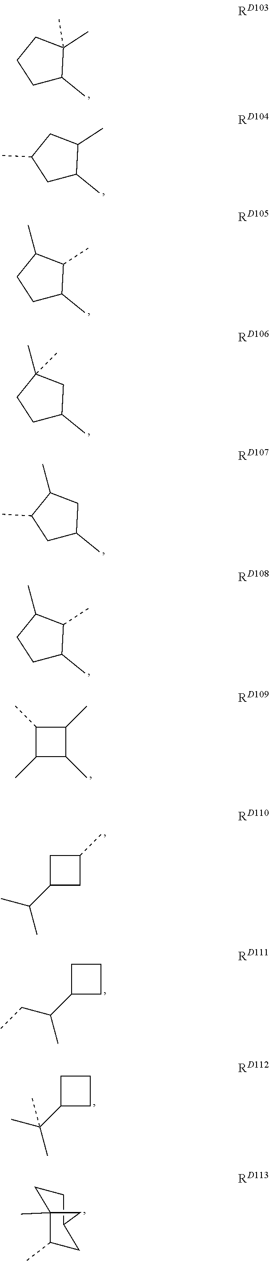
C1C(C)C(C)(C)CC1.C1C(C)C(C)CC1C.C1C(C)C(C)C(C)C1.C1C(C)CC(C)(C)C1.C1C(C)CC(C)C1C.C1C(C)C(C)C(C)C1.C1(C)C(C)C(C)C1C.C1(C)CC(C(C)C)C1.C1CC(C(C)CC)C1.C1CC(C(C)(C)C)C1.C1CC2(C)C(C)CC1C2
